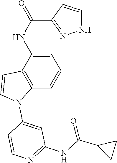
C1=C(NC(C2=NNC=C2)=O)C2=C(C=C1)N(C1=CC(NC(=O)C3CC3)=NC=C1)C=C2
